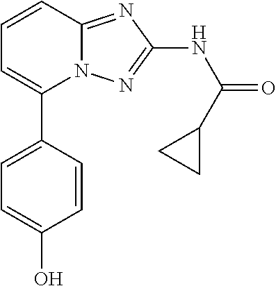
C1=C(C2=CC=CC3=NC(NC(=O)C4CC4)=NN23)C=CC(O)=C1
